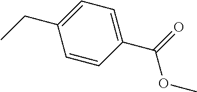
C1(CC)=CC=C(C(=O)OC)C=C1
